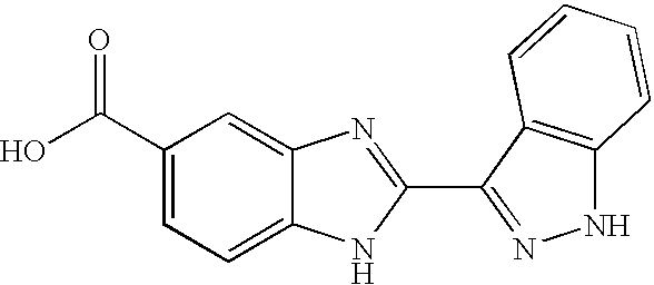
C1(C(O)=O)=CC=C2C(=C1)N=C(C1=NNC3=C1C=CC=C3)N2
